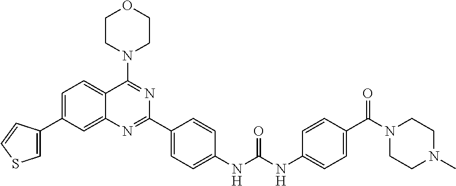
C1=C(C2=CSC=C2)C=C2C(=C1)C(N1CCOCC1)=NC(C1=CC=C(NC(NC3=CC=C(C(N4CCN(C)CC4)=O)C=C3)=O)C=C1)=N2
